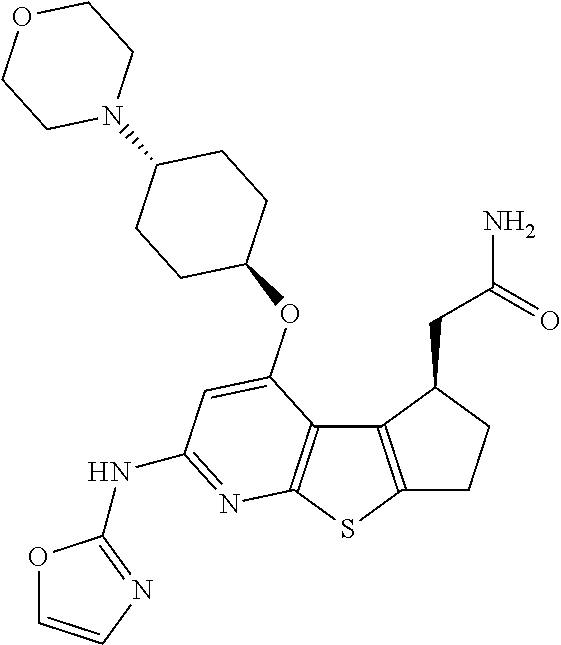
C12=C(SC3=C1C(OC1CCC(N4CCOCC4)CC1)=CC(NC1=NC=CO1)=N3)CCC2CC(N)=O
